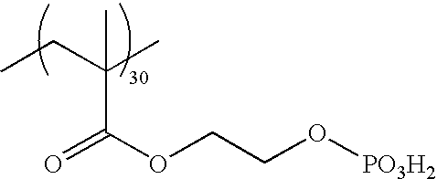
CC(CC)(C)C(OCCO[PO3H2])=O
